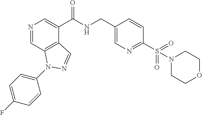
N1=CC2=C(C(C(NCC3=CN=C(S(N4CCOCC4)(=O)=O)C=C3)=O)=C1)C=NN2C1=CC=C(F)C=C1
